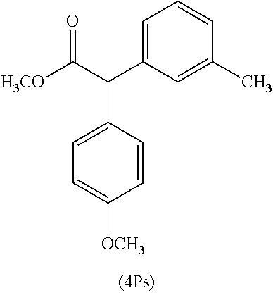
C1=C(C(C([H3CO])=O)C2=CC=C([OCH3])C=C2)C=C(C)C=C1
